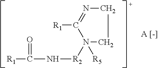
N1=C([R1])N([R5])([R2]NC([R1])=O)CC1
